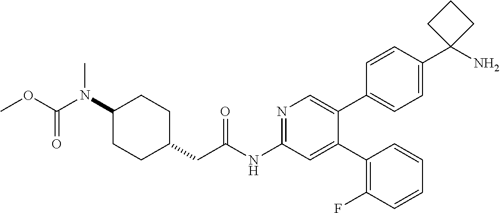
C1(N(C)C(OC)=O)CCC(CC(NC2=NC=C(C3=CC=C(C4(N)CCC4)C=C3)C(C3=C(F)C=CC=C3)=C2)=O)CC1
